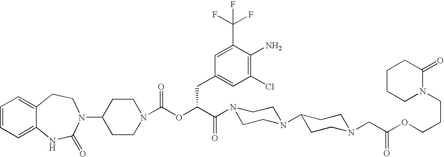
C1=CC=C2C(=C1)CCN(C1CCN(C(OC(C(N3CCN(C4CCN(CC(OCCCN5C(=O)CCCC5)=O)CC4)CC3)=O)CC3=CC(Cl)=C(N)C(C(F)(F)F)=C3)=O)CC1)C(=O)N2
